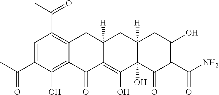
C1=C(C(C)=O)C(O)=C2C(=C1C(C)=O)CC1([H])C(=C(O)C3(O)C([H])(C1)CC(O)=C(C(N)=O)C3=O)C2=O
